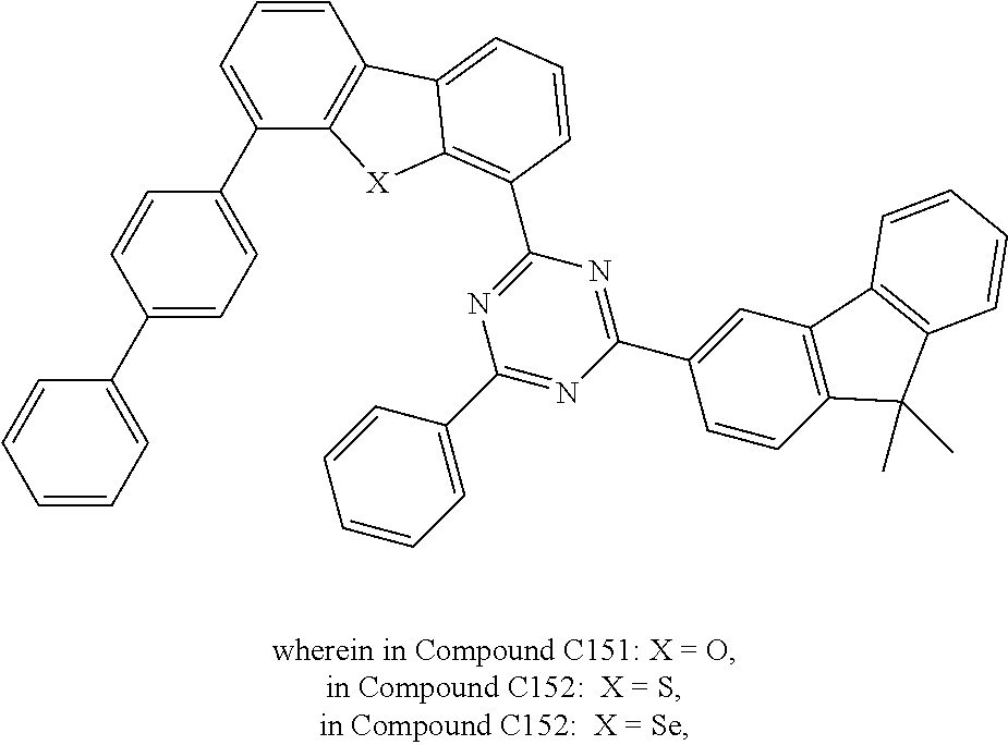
C1=CC=C(C2=CC=C(C3=CC=CC4=C3[X]C3=C(C5=NC(C6=CC=CC=C6)=NC(C6=CC7=C(C=C6)C(C)(C)C6=C7C=CC=C6)=N5)C=CC=C43)C=C2)C=C1
